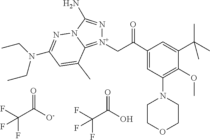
[N+]1(CC(C2=CC(N3CCOCC3)=C(OC)C(C(C)(C)C)=C2)=O)=C2N(C(N)=N1)N=C(N(CC)CC)C=C2C.FC(C([O-])=O)(F)F.FC(C(O)=O)(F)F
